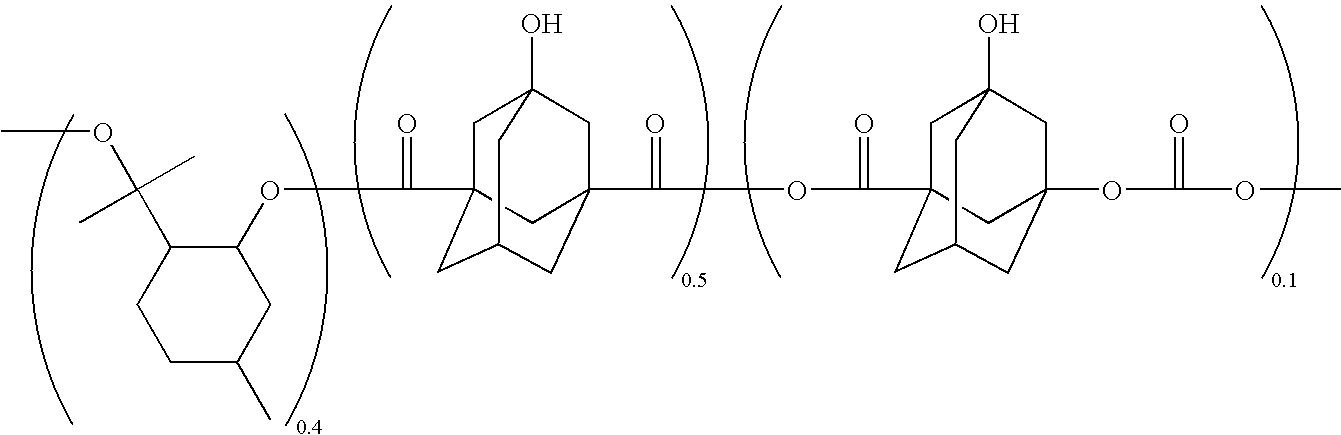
C1(OC(=O)C23CC4(O)CC(C(=O)OC(=O)C56CC7(O)CC(OC(=O)OC)(CC(C5)C7)C6)(CC(C2)C4)C3)C(C(OC)(C)C)CCC(C)C1
